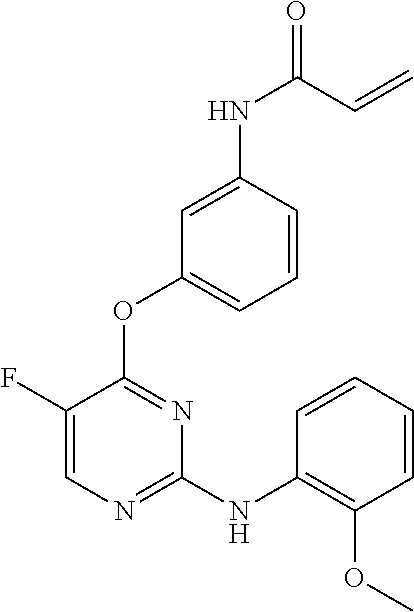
C1(F)=CN=C(NC2=C(OC)C=CC=C2)N=C1OC1=CC=CC(NC(=O)C=C)=C1
